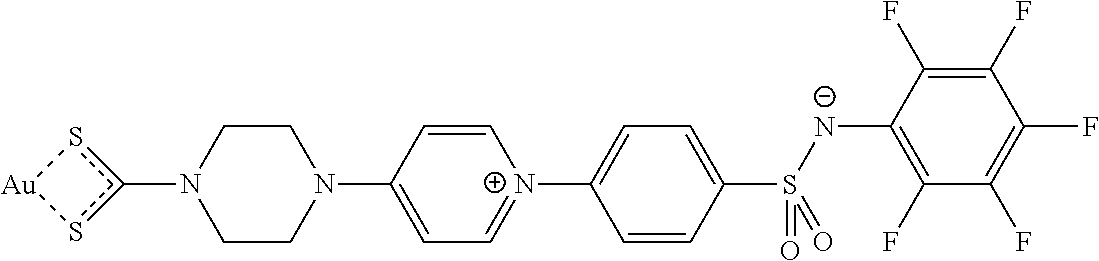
N1(c2s[Au]s2)CCN(C2=CC=[N+](C3=CC=C(S([N-]C4=C(F)C(F)=C(F)C(F)=C4F)(=O)=O)C=C3)C=C2)CC1
